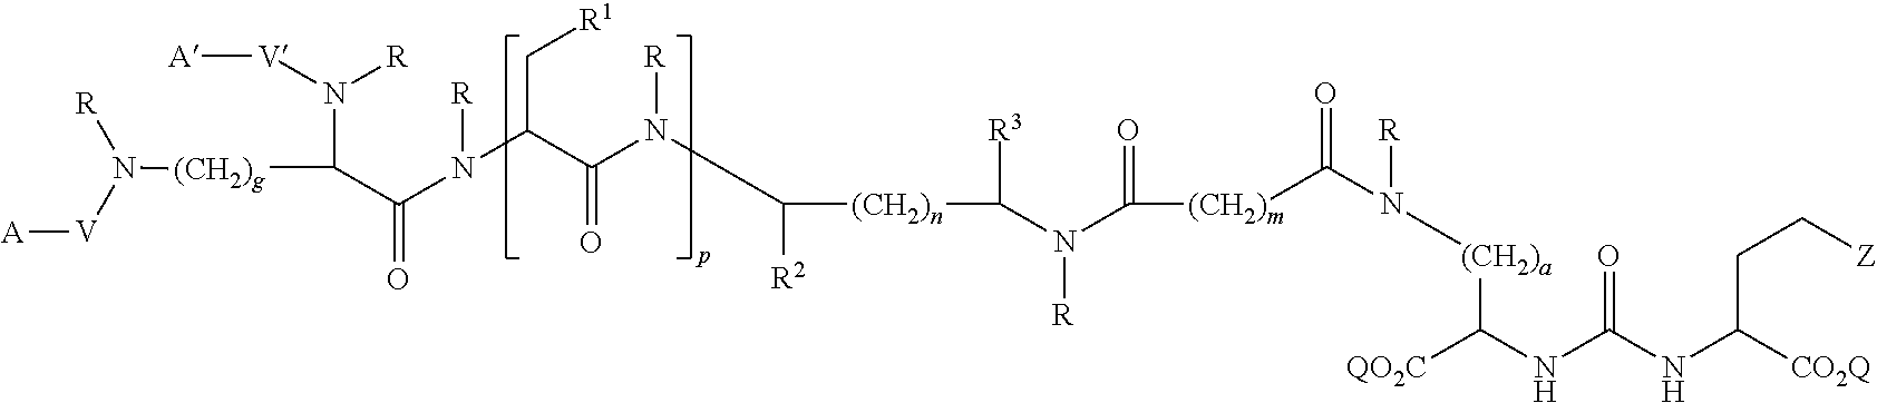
C(C(C(N([R])C([(CH2)n]C([R3])N(C([(CH2)m]C(N([R])[(CH2)a]C(NC(NC([CO2Q])CC[Z])=O)[QO2C])=O)=O)[R])[R2])=O)N([R])C(C(N([V][A])[R])[(CH2)g]N([V][A])[R])=O)[R1]
